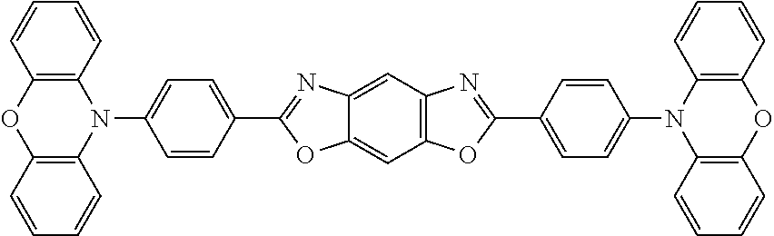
C12=C(C=CC=C1)N(C1=CC=C(C3=NC4=CC5=C(C=C4O3)OC(C3=CC=C(N4C6=C(OC7=C4C=CC=C7)C=CC=C6)C=C3)=N5)C=C1)C1=C(O2)C=CC=C1
